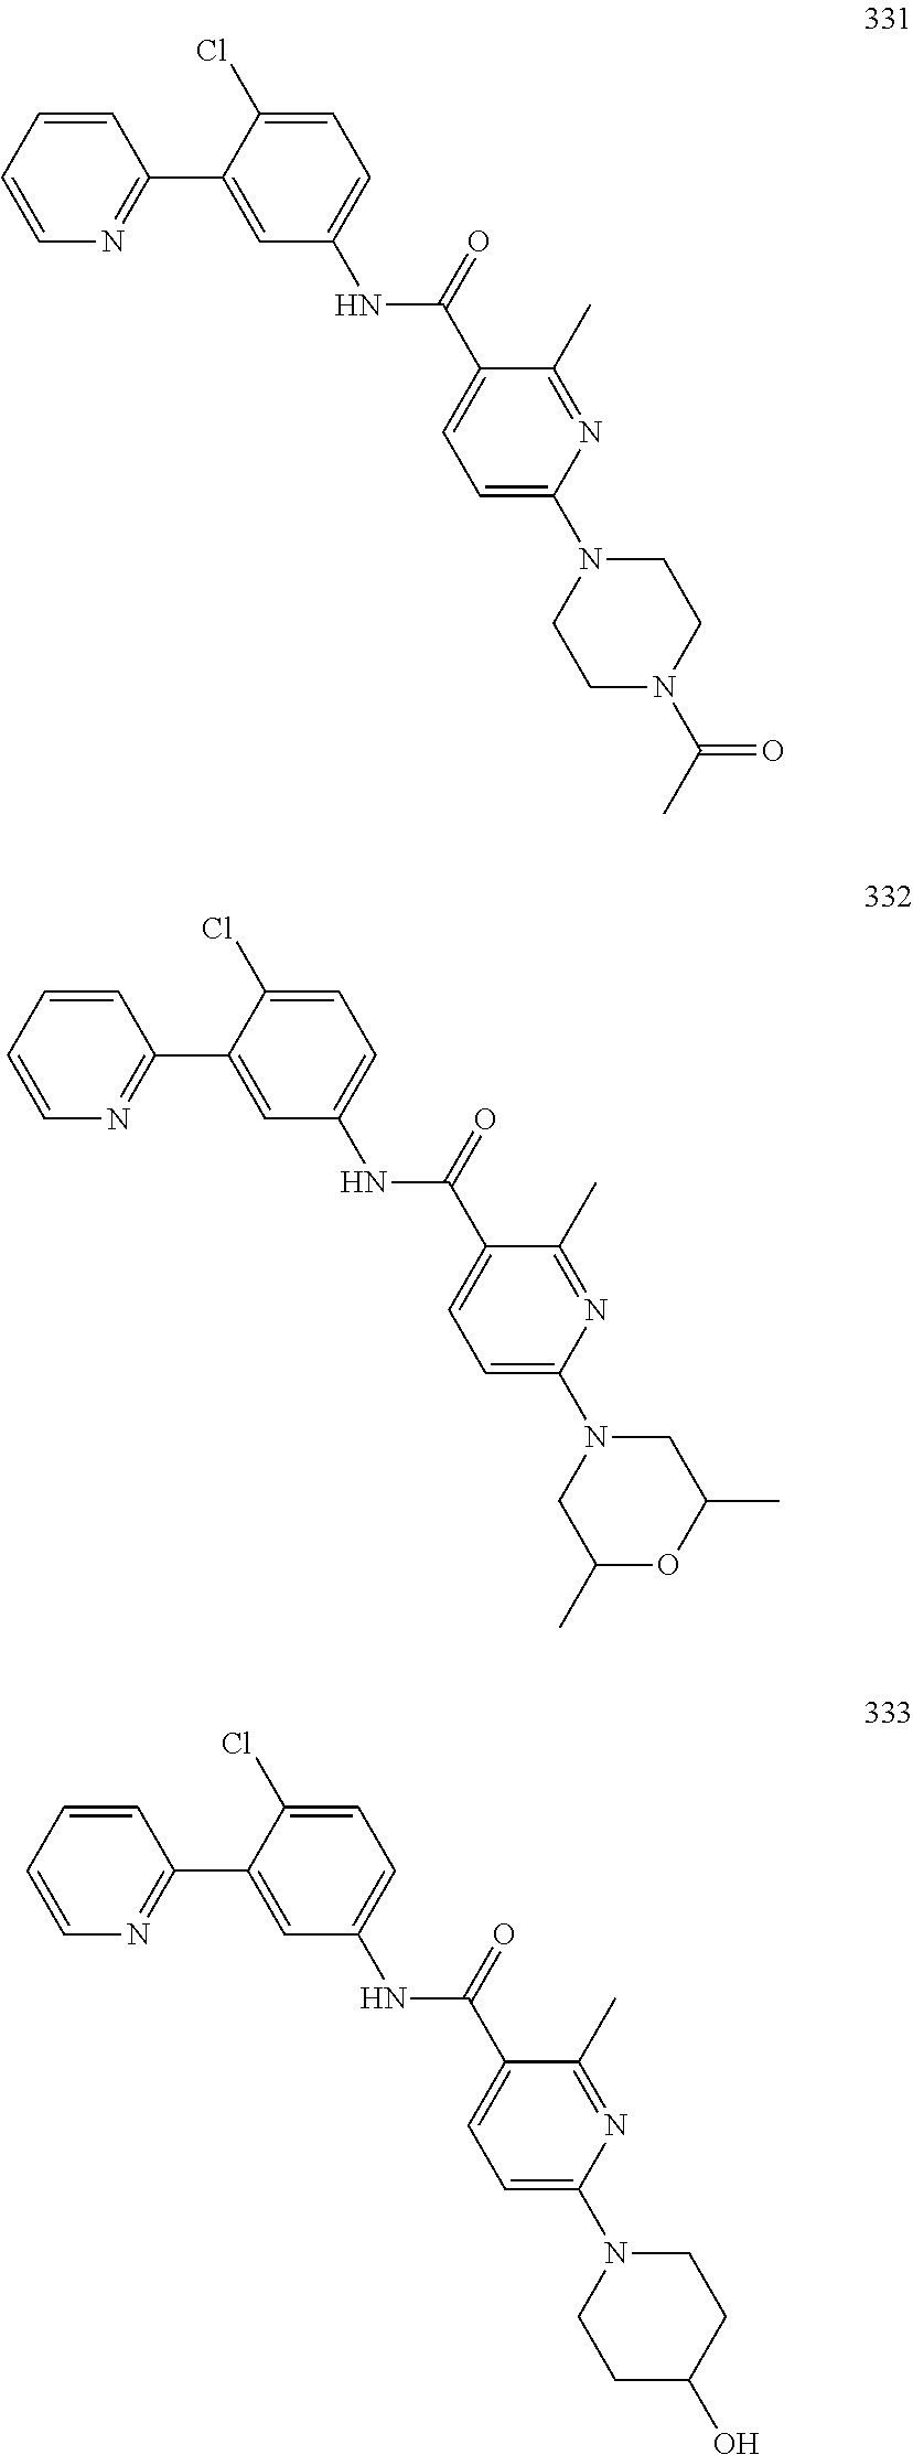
C1=CC=CN=C1C1=CC(NC(C2=CC=C(N3CCN(C(C)=O)CC3)N=C2C)=O)=CC=C1Cl.C1=CC=CN=C1C1=CC(NC(C2=CC=C(N3CC(C)OC(C)C3)N=C2C)=O)=CC=C1Cl.C1=CC=CN=C1C1=CC(NC(C2=CC=C(N3CCC(O)CC3)N=C2C)=O)=CC=C1Cl
